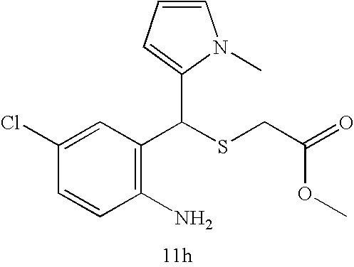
C1=CC(Cl)=CC(C(SCC(OC)=O)C2=CC=CN2C)=C1N
